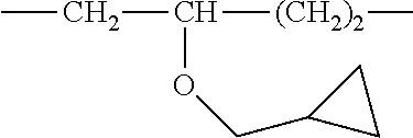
C(C(OCC1CC1)[(CH2)2]C)C
